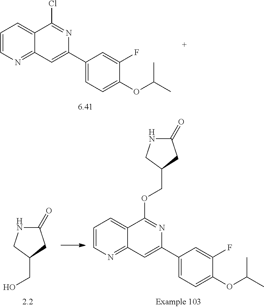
C1=CN=C2C(=C1)C(Cl)=NC(C1=CC=C(OC(C)C)C(F)=C1)=C2.C1(=O)NCC(CO)C1.C1=CN=C2C(=C1)C(OCC1CC(=O)NC1)=NC(C1=CC=C(OC(C)C)C(F)=C1)=C2
